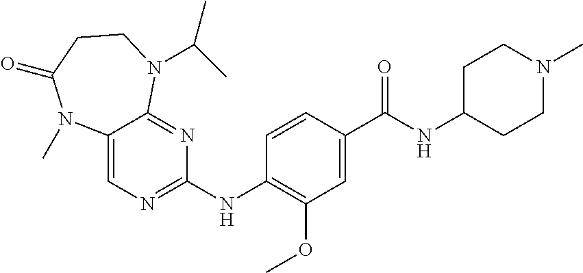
C12=CN=C(NC3=C(OC)C=C(C(NC4CCN(C)CC4)=O)C=C3)N=C1N(C(C)C)CCC(=O)N2C
